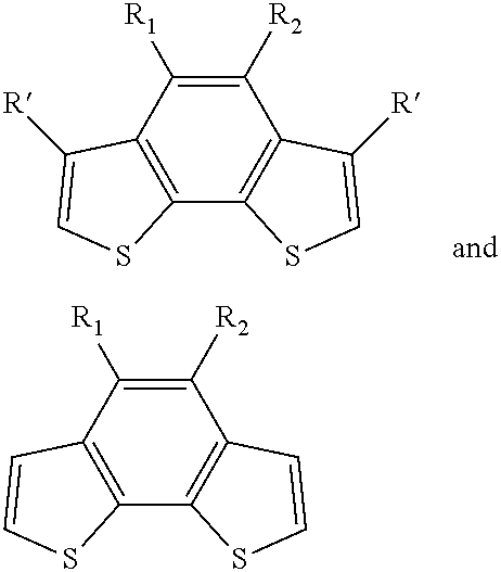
C12=C(C3=C(C([R1])=C1[R2])C([R])=CS3)SC=C2[R].C12=C(C3=C(C([R1])=C1[R2])C=CS3)SC=C2
